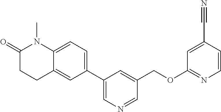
C1(C2=CC=C3C(=C2)CCC(=O)N3C)=CN=CC(COC2=NC=CC(C#N)=C2)=C1
